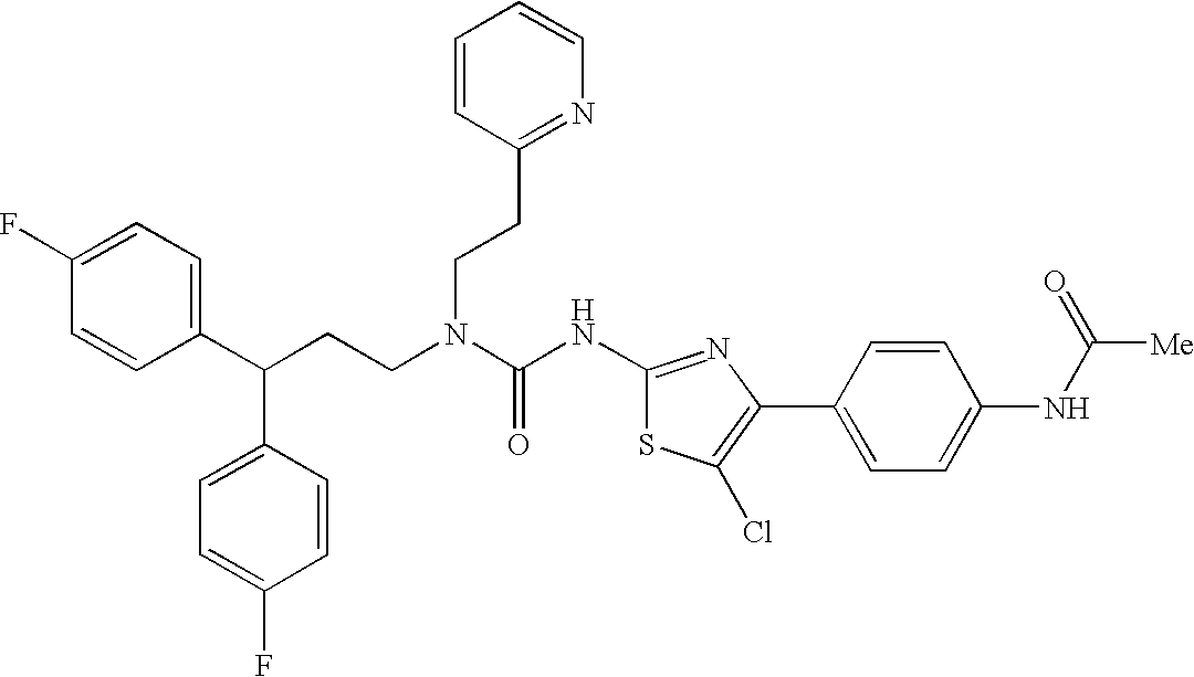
C1(C(CCN(C(NC2=NC(C3=CC=C(NC([Me])=O)C=C3)=C(Cl)S2)=O)CCC2=NC=CC=C2)C2=CC=C(F)C=C2)=CC=C(F)C=C1
